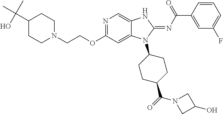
N1=C(OCCN2CCC(C(O)(C)C)CC2)C=C2C(=C1)NC(=NC(C1=CC(F)=CC=C1)=O)N2C1CCC(C(=O)N2CC(O)C2)CC1
